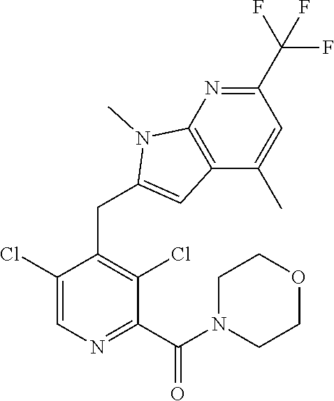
C1(C(F)(F)F)=NC2=C(C(C)=C1)C=C(CC1=C(Cl)C(C(N3CCOCC3)=O)=NC=C1Cl)N2C
